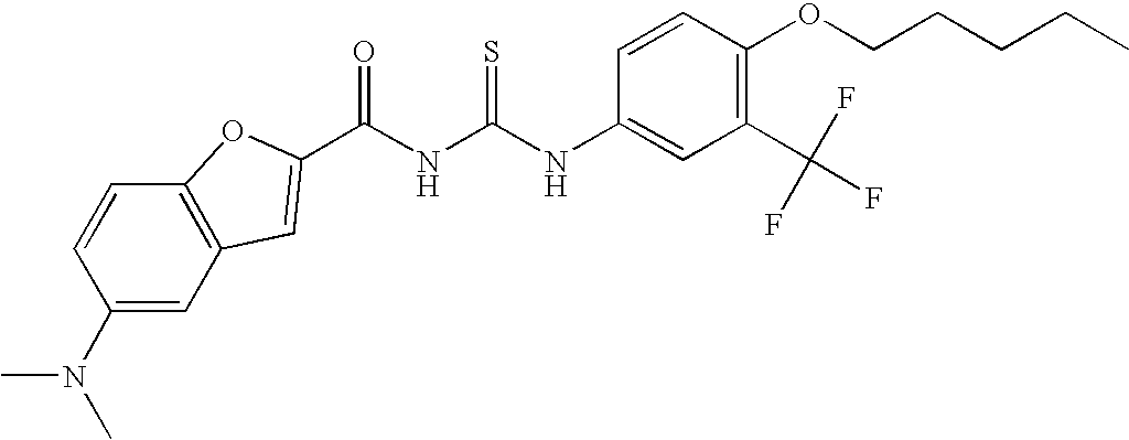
C(NC(NC1=CC(C(F)(F)F)=C(OCCCCC)C=C1)=S)(=O)C1=CC2=C(C=CC(N(C)C)=C2)O1
